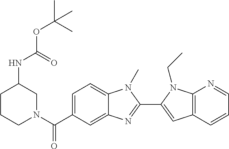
C1CCN(C(C2=CC=C3C(=C2)N=C(C2=CC4=C(N2CC)N=CC=C4)N3C)=O)CC1NC(OC(C)(C)C)=O
